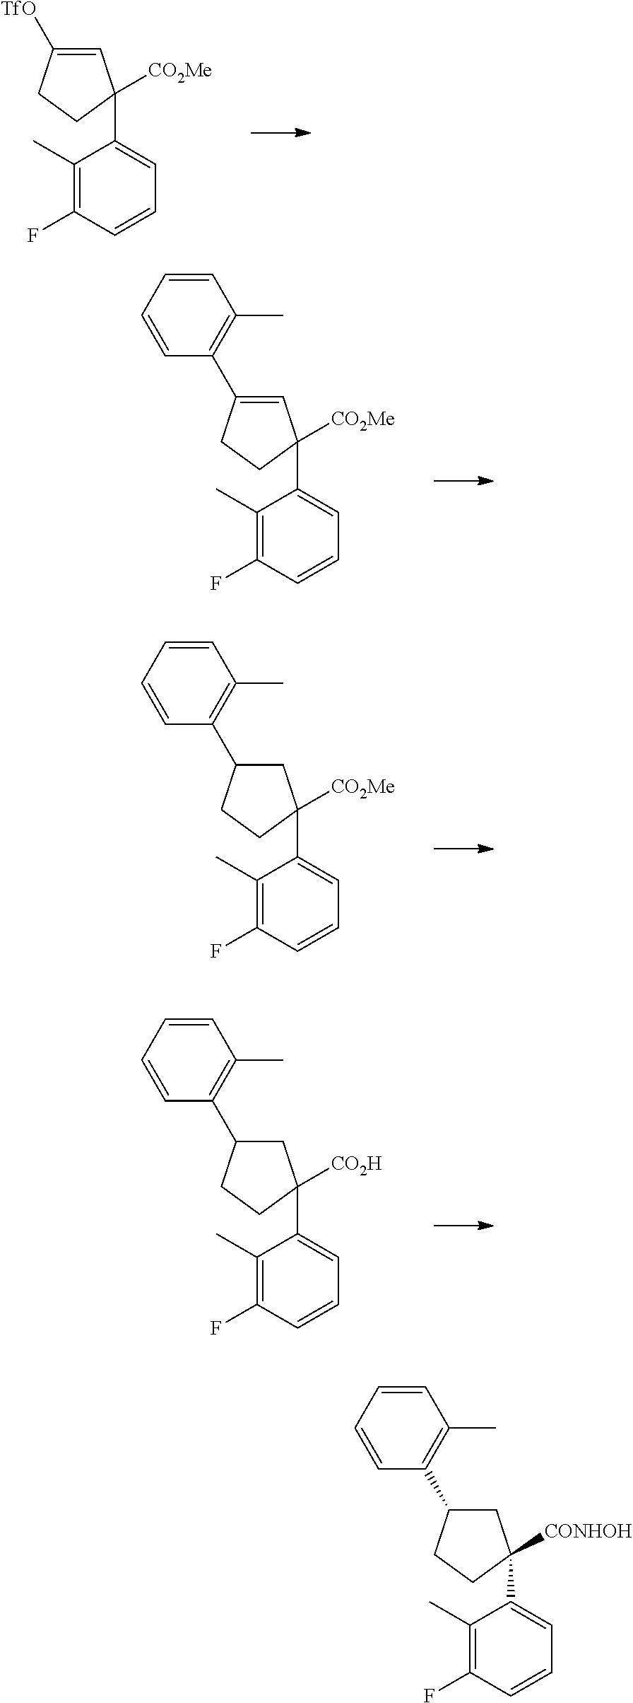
C1=C([TfO])CCC1([CO2Me])C1=CC=CC(F)=C1C.C1=C(C2=C(C)C=CC=C2)CCC1([CO2Me])C1=CC=CC(F)=C1C.C1C(C2=C(C)C=CC=C2)CCC1([CO2Me])C1=CC=CC(F)=C1C.C1C(C2=C(C)C=CC=C2)CCC1([CO2H])C1=CC=CC(F)=C1C.C1C(C2=C(C)C=CC=C2)CCC1([CONHOH])C1=CC=CC(F)=C1C
